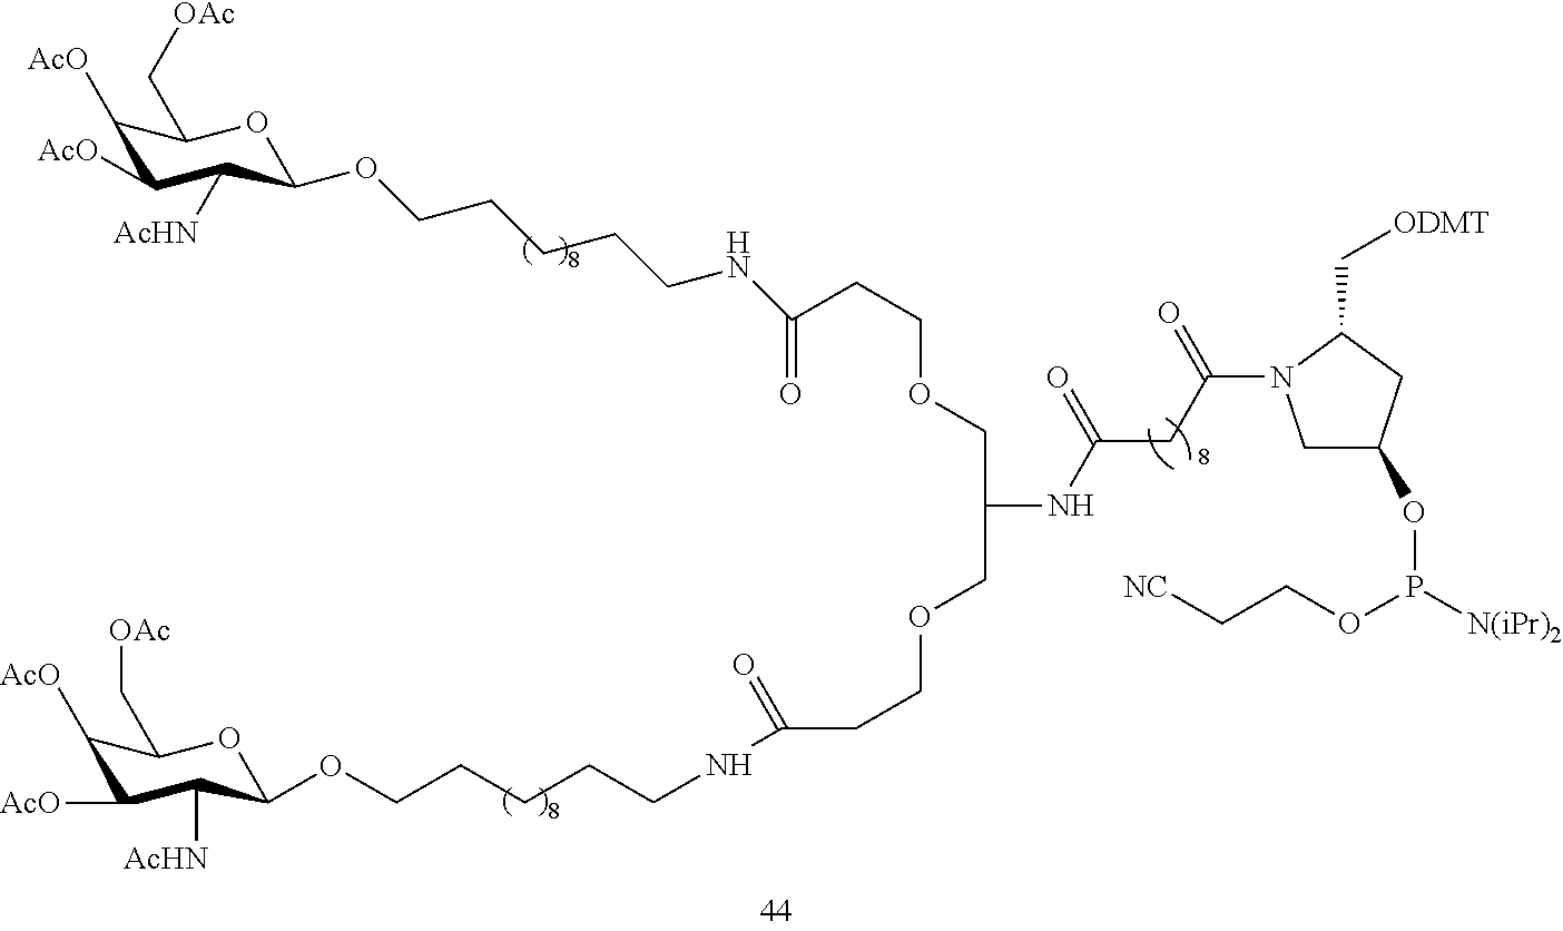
C1([AcO])C([AcO])C([AcHN])C(OCCCCCNC(=O)CCOCC(NC(=O)CC(=O)N2C(C[ODMT])CC(OP(OCC[NC])[N(iPr)2])C2)COCCC(=O)NCCCCCOC2C([AcHN])C([AcO])C([AcO])C(C[OAc])O2)OC1C[OAc]
